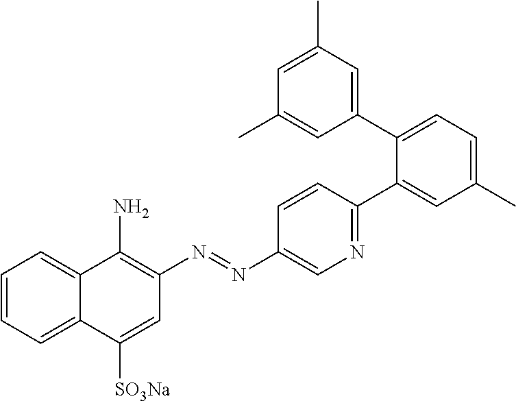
C1=CC=C2C(=C1)C(N)=C(N=NC1=CN=C(C3=CC(C)=CC=C3C3=CC(C)=CC(C)=C3)C=C1)C=C2[SO3Na]
